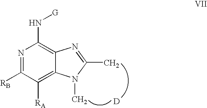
N1=C([RB])C([RA])=C2C(=C1N[G])N=C(C)N2C.[D]
